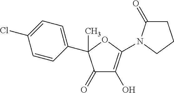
C1(=O)C(O)=C(N2C(=O)CCC2)OC1(C1=CC=C(Cl)C=C1)C
